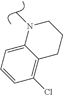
C1CCC2=C(Cl)C=CC=C2N1C
